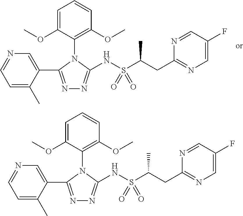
C1=C(OC)C(N2C(C3=CN=CC=C3C)=NN=C2NS(C(CC2=NC=C(F)C=N2)C)(=O)=O)=C(OC)C=C1.C1=C(OC)C(N2C(C3=CN=CC=C3C)=NN=C2NS(C(CC2=NC=C(F)C=N2)C)(=O)=O)=C(OC)C=C1
